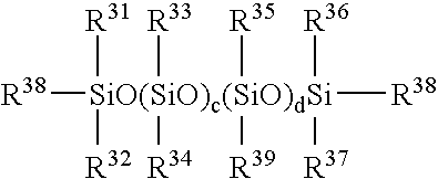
[R38][SiO(SiO)c(SiO)dSi]([R38])([R33])([R34])([R32])([R31])([R35])([R39])([R36])[R37]
